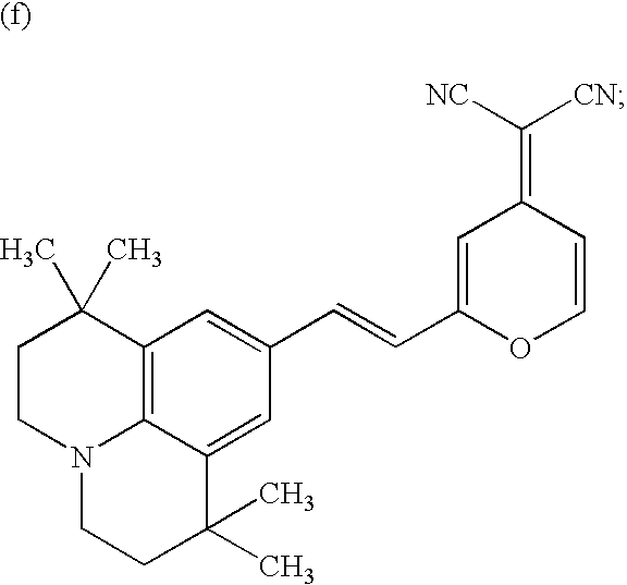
C12=C3C(=CC(C=CC4=CC(=C([NC])[CN])C=CO4)=C1)C(C)(C)CCN3CCC2(C)C
